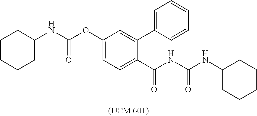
C1(OC(NC2CCCCC2)=O)=CC=C(C(NC(NC2CCCCC2)=O)=O)C(C2=CC=CC=C2)=C1
